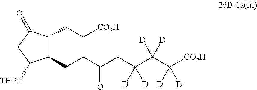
C(CC(C(C([CO2H])([D])[D])([D])[D])([D])[D])(CCC1C(CC[CO2H])C(=O)CC1[THPO])=O
